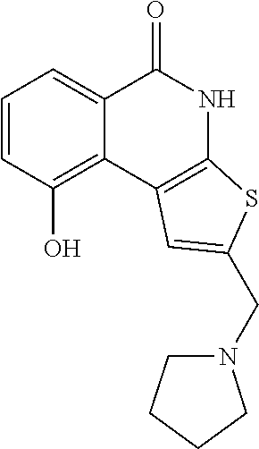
C1=CC(O)=C2C(=C1)C(=O)NC1=C2C=C(CN2CCCC2)S1
